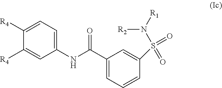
C1([R4])=CC(NC(C2=CC=CC(S(N([R1])[R2])(=O)=O)=C2)=O)=CC=C1[R4]
